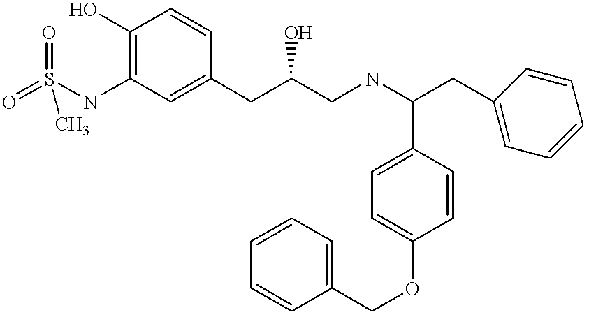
O=S(NC1=C(O)C=CC(CC(CNC(CC2=CC=CC=C2)C2=CC=C(OCC3=CC=CC=C3)C=C2)O)=C1)(=O)C
